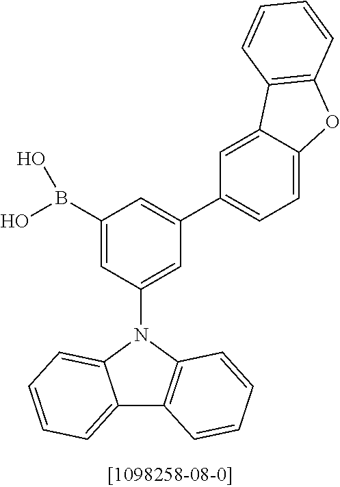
C1(B(O)O)=CC(N2C3=CC=CC=C3C3=C2C=CC=C3)=CC(C2=CC=C3C(=C2)C2=C(O3)C=CC=C2)=C1
